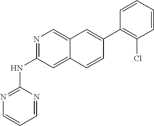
N1=C(NC2=NC=CC=N2)C=C2C(=C1)C=C(C1=C(Cl)C=CC=C1)C=C2
